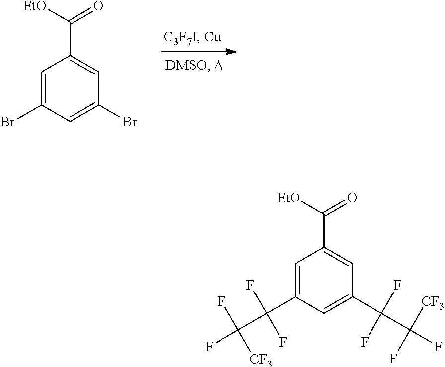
C1=C(Br)C=C(Br)C=C1C([EtO])=O.C1=C(C(C(F)(F)[CF3])(F)F)C=C(C(C(F)([CF3])F)(F)F)C=C1C([EtO])=O
